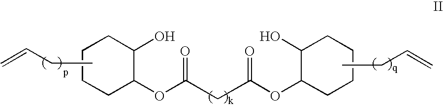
C=CCC.CCC=C.C1C(OC(=O)CC(OC2CCCCC2O)=O)C(O)CCC1
